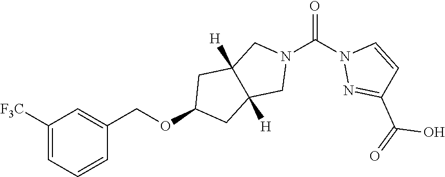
C1([F3C])=CC=CC(COC2CC3([H])C([H])(C2)CN(C(N2N=C(C(=O)O)C=C2)=O)C3)=C1
